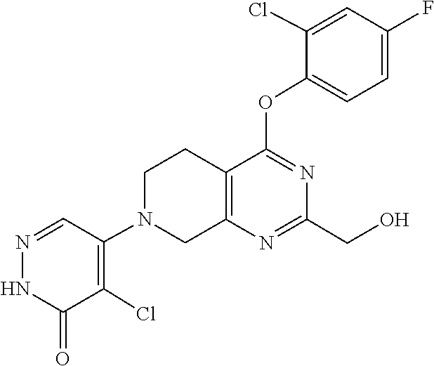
C(C1=NC2=C(CCN(C3=C(Cl)C(=O)NN=C3)C2)C(OC2=CC=C(F)C=C2Cl)=N1)O
